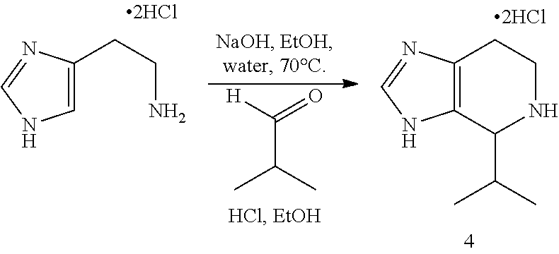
C1=C(CCN)N=CN1.C(C(C)C)([H])=O.C12=C(N=CN1)CCNC2C(C)C.[2HCl]
